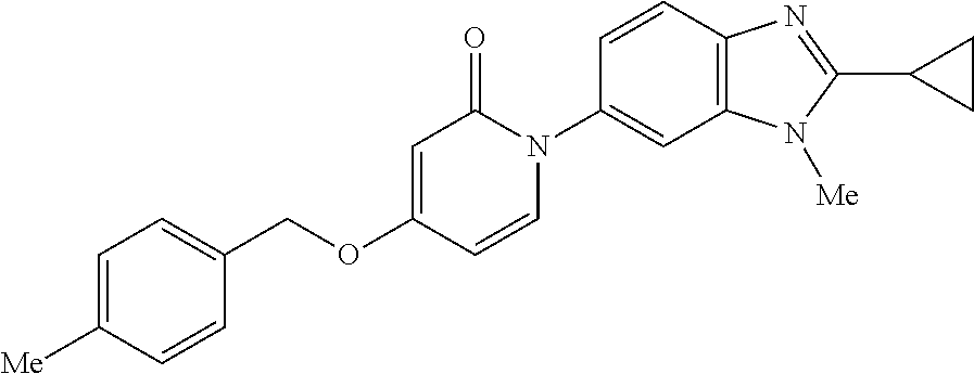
C1(COC2=CC(=O)N(C3=CC4=C(C=C3)N=C(C3CC3)N4[Me])C=C2)=CC=C([Me])C=C1
